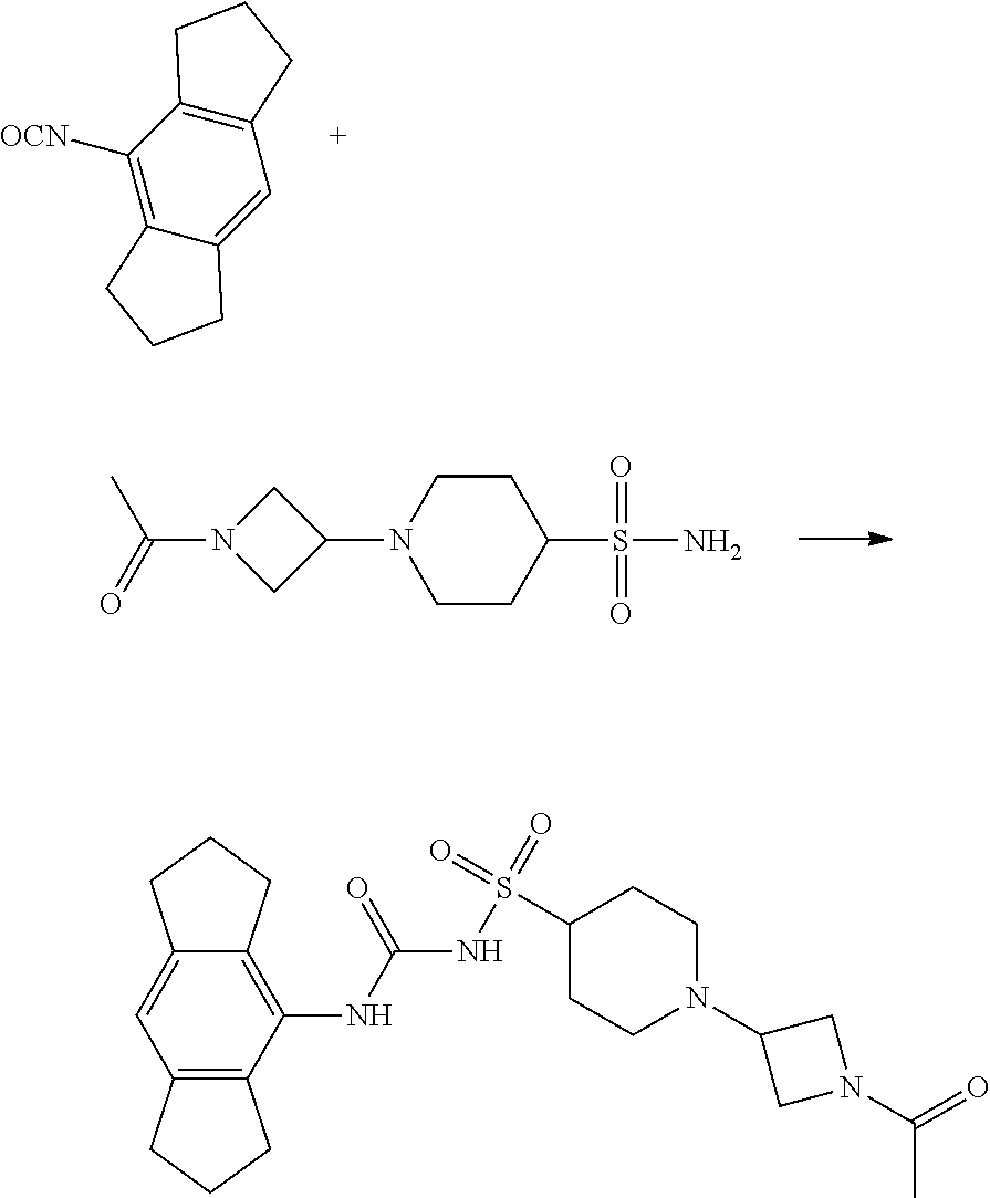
C1=C2CCCC2=C([OCN])C2=C1CCC2.O=S(C1CCN(C2CN(C(=O)C)C2)CC1)(=O)N.C1C2=C(C(NC(=O)NS(=O)(=O)C3CCN(C4CN(C(=O)C)C4)CC3)=C3C(=C2)CCC3)CC1
